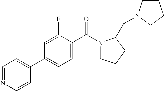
N1=CC=C(C2=CC=C(C(=O)N3CCCC3CN3CCCC3)C(F)=C2)C=C1
